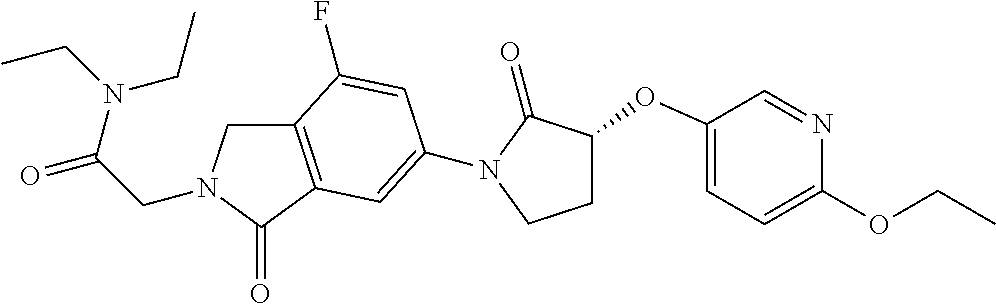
C(CN1CC2=C(C1=O)C=C(N1C(=O)C(OC3=CC=C(OCC)N=C3)CC1)C=C2F)(N(CC)CC)=O
